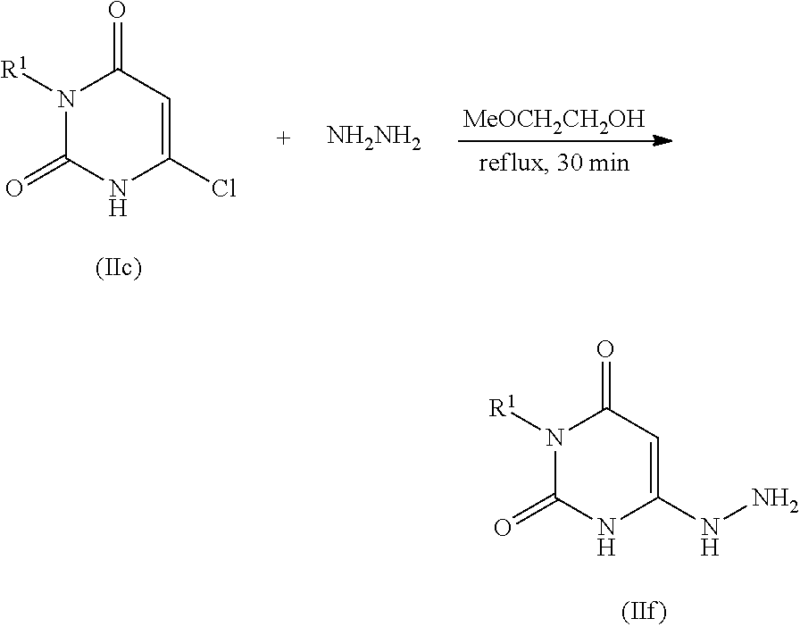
N1([R1])C(=O)NC(Cl)=CC1=O.[NH2NH2].[MeOCH2CH2OH].N1([R1])C(=O)NC(NN)=CC1=O
